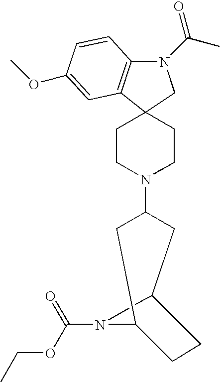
C12(CCN(C3CC4CCC(C3)N4C(OCC)=O)CC1)C1=C(N(C(C)=O)C2)C=CC(OC)=C1
